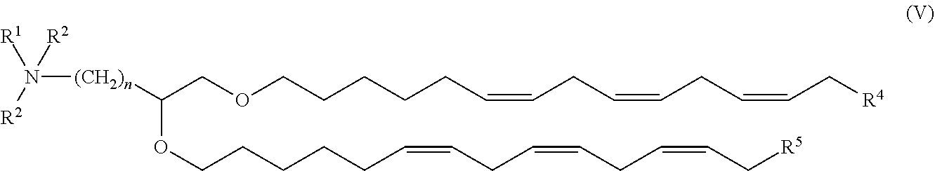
[(CH2)n](N([R2])([R1])[R2])C(COCCCCCC=CCC=CCC=CC[R4])OCCCCCC=CCC=CCC=CC[R5]
